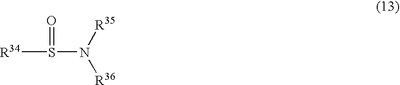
[R34]S(N([R36])[R35])=O
